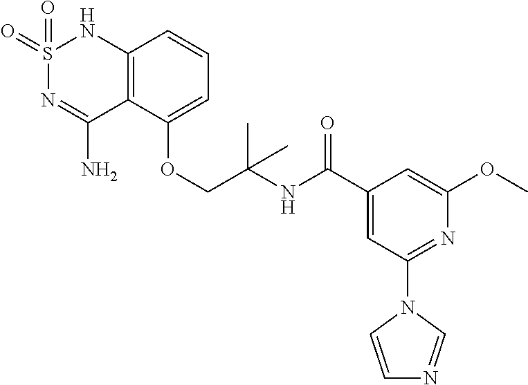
C12=C(C(OCC(NC(C3=CC(N4C=NC=C4)=NC(OC)=C3)=O)(C)C)=CC=C1)C(N)=NS(=O)(=O)N2
